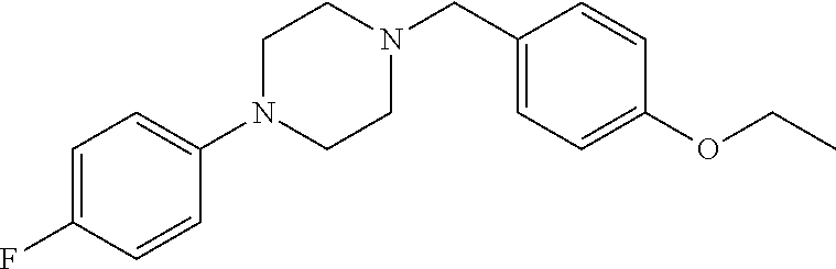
C1(CN2CCN(C3=CC=C(F)C=C3)CC2)=CC=C(OCC)C=C1
